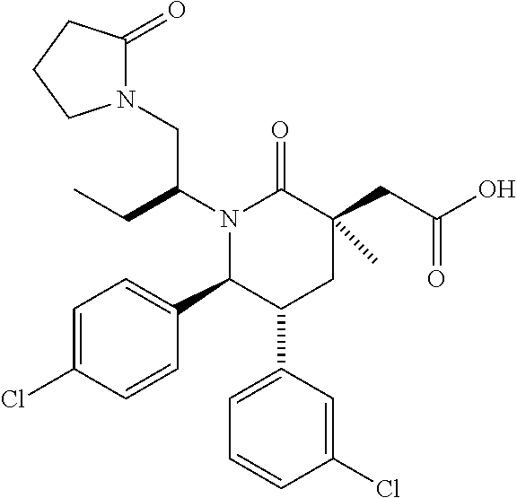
N1(C(CC)CN2C(=O)CCC2)C(C2=CC=C(Cl)C=C2)C(C2=CC=CC(Cl)=C2)CC(CC(=O)O)(C)C1=O
